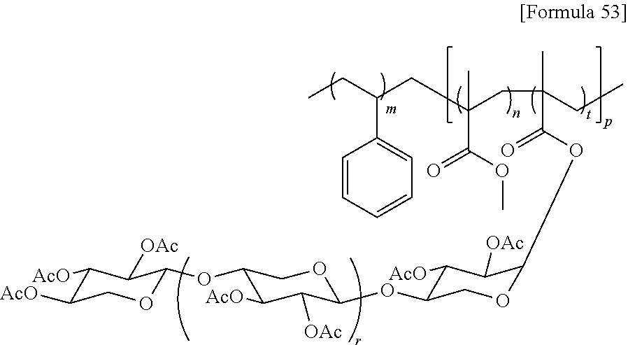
C1([AcO])C(OC2C([OAc])C([AcO])C(OC3OCC([AcO])C([AcO])C3[OAc])CO2)COC(OC(=O)C(CC(C)(C(=O)OC)CC(CC)C2=CC=CC=C2)(CC)C)C1[OAc]
